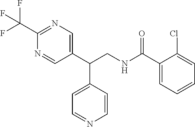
C1(C(CNC(C2=CC=CC=C2Cl)=O)C2=CC=NC=C2)=CN=C(C(F)(F)F)N=C1
